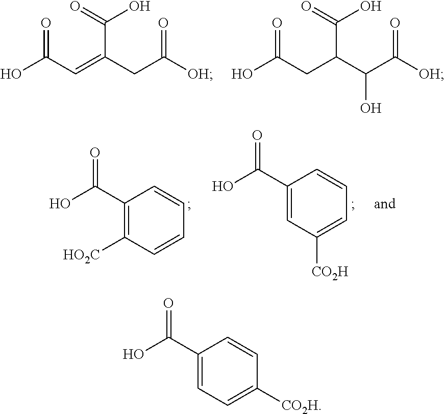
OC(C=C(CC([OH])=O)C(=O)O)=O.OC(CC(C(C([OH])=O)O)C(=O)O)=O.C1(C(O)=O)=C([HO2C])C=CC=C1.C1(C(O)=O)=CC([CO2H])=CC=C1.C1(C(O)=O)=CC=C([CO2H])C=C1
